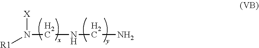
N([X])(CNCN)[R1]
